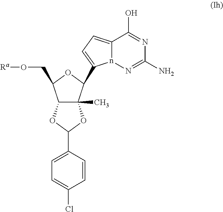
C12C(C)(C(C3=CC=C4n3N=C(N)N=C4O)OC1CO[Ra])OC(C1=CC=C(Cl)C=C1)O2
